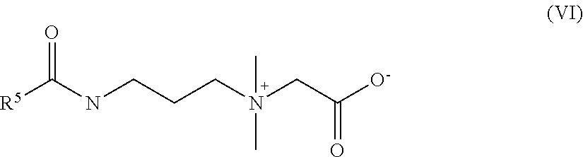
[R5]C(NCCCN(C)(C)CC([O-])=O)=O
